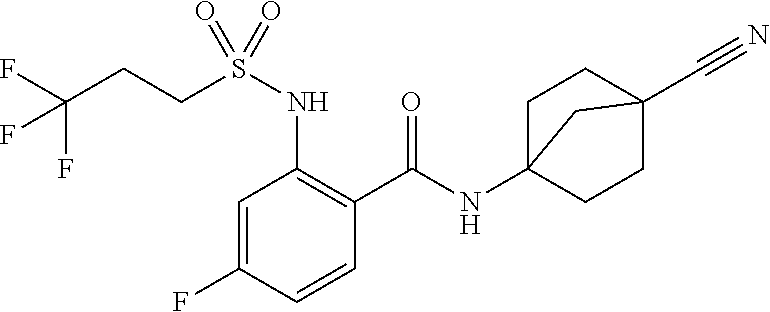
C1=C(F)C=CC(C(=O)NC23CCC(C#N)(CC2)C3)=C1NS(CCC(F)(F)F)(=O)=O
